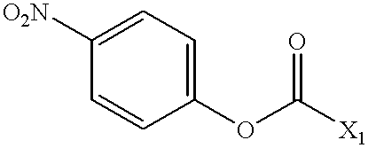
C1(OC([X1])=O)=CC=C([O2N])C=C1
